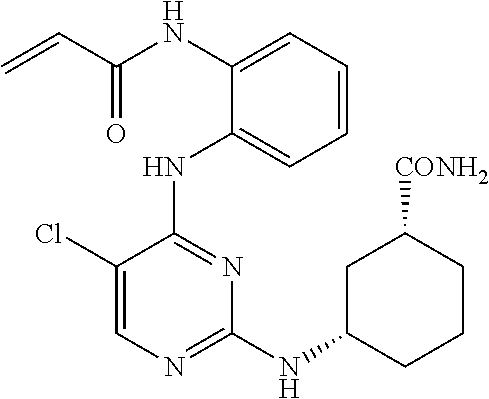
N(C1=CC=CC=C1NC1=NC(NC2CCCC([CONH2])C2)=NC=C1Cl)C(C=C)=O
